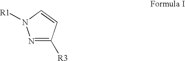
N1=C([R3])C=CN1[R1]
